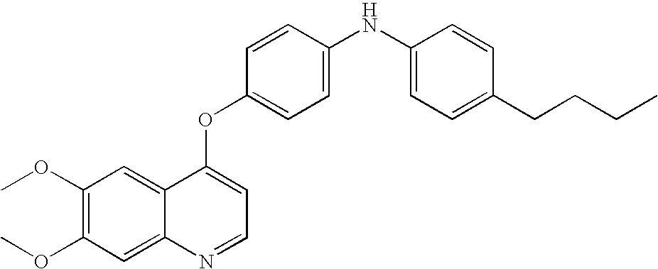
C1=CC(OC2=CC=NC3=CC(OC)=C(OC)C=C23)=CC=C1NC1=CC=C(CCCC)C=C1
